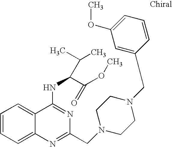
C1=CC=C2C(=C1)C(NC(C(OC)=O)C(C)C)=NC(CN1CCN(CC3=CC(OC)=CC=C3)CC1)=N2
